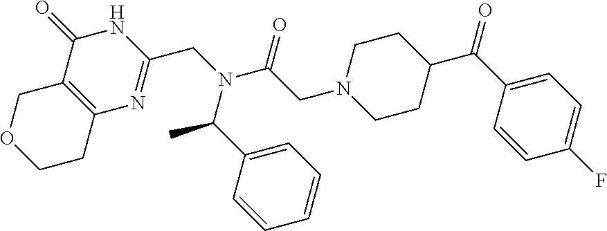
C1CC2=C(CO1)C(=O)NC(CN(C(CN1CCC(C(C3=CC=C(F)C=C3)=O)CC1)=O)C(C1=CC=CC=C1)C)=N2
